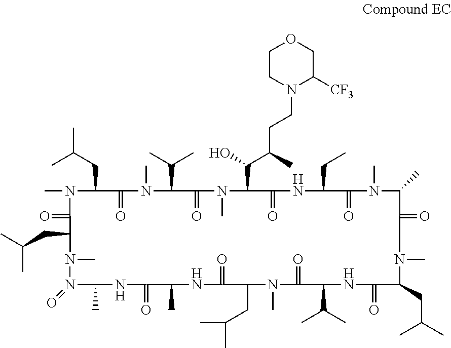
N1(C)C(CC(C)C)C(=O)N(C)C(C(C)C)C(=O)N(C)C(C(C(C)CCN2C([CF3])COCC2)O)C(=O)NC(CC)C(=O)N(C)C(C)C(=O)N(C)C(CC(C)C)C(=O)NC(C(C)C)C(=O)N(C)C(CC(C)C)C(=O)NC(C)C(=O)NC(C)N(=O)N(C)C(CC(C)C)C1=O
